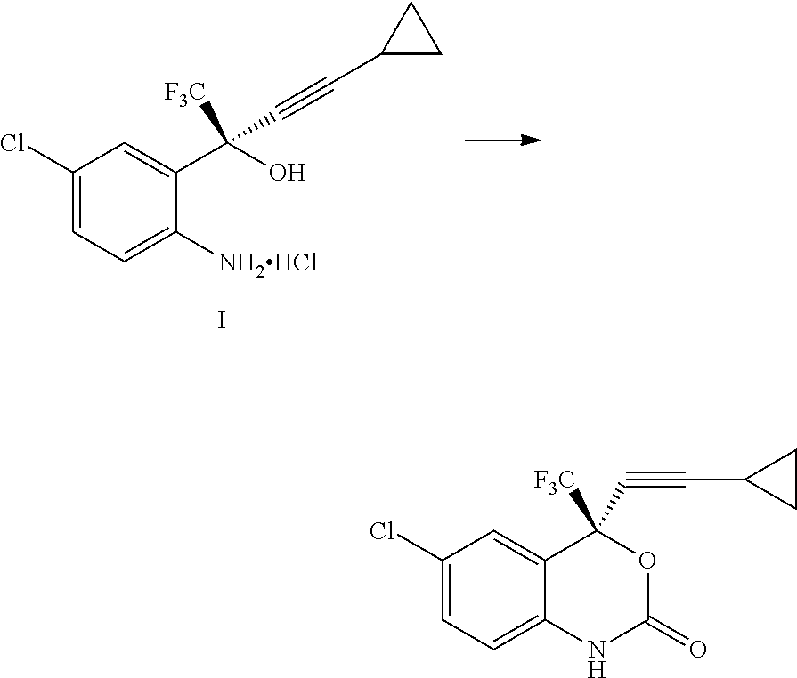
C1(Cl)=CC=C([NH2HCl])C(C(O)([F3C])C#CC2CC2)=C1.I.C1(Cl)=CC=C2C(=C1)C([F3C])(C#CC1CC1)OC(=O)N2
